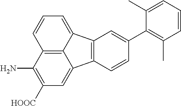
C12=C3C(=CC([HOOC])=C1N)C1=C(C3=CC=C2)C=C(C2=C(C)C=CC=C2C)C=C1
